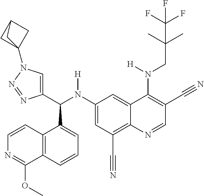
C1(N(C(C2=CN(C34CC(C3)C4)N=N2)C2=CC=CC3=C2C=CN=C3OC)[H])=CC(C#N)=C2C(=C1)C(N(CC(C)(C)C(F)(F)F)[H])=C(C#N)C=N2
